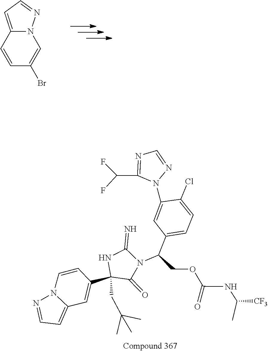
C1(C2(CC(C)(C)C)NC(=N)N(C(C3=CC=C(Cl)C(N4N=CN=C4C(F)F)=C3)COC(NC(C)[CF3])=O)C2=O)=CC2=CC=NN2C=C1.C12=CC=NN1C=C(Br)C=C2
